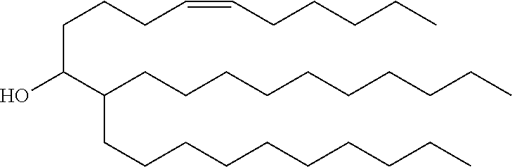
C(C(CCCCCCCCCC)CCCCCCCCCC)(O)CCCC=CCCCCC
